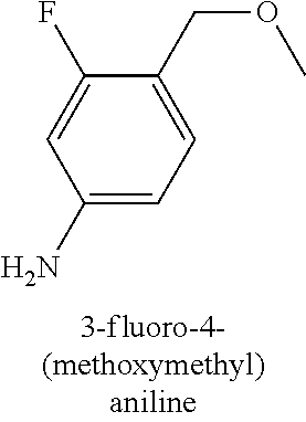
C1(N)=CC=C(COC)C(F)=C1
